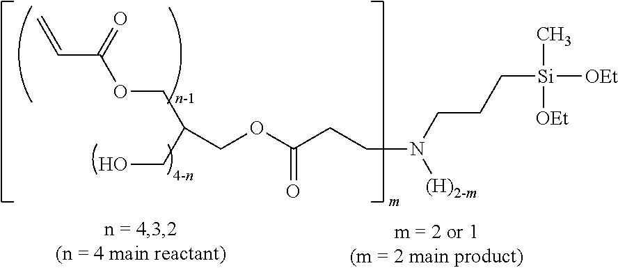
C=CC(OCC(CO)COC(CCN([(H)2-m])CCC[Si](C)([OEt])[OEt])=O)=O
